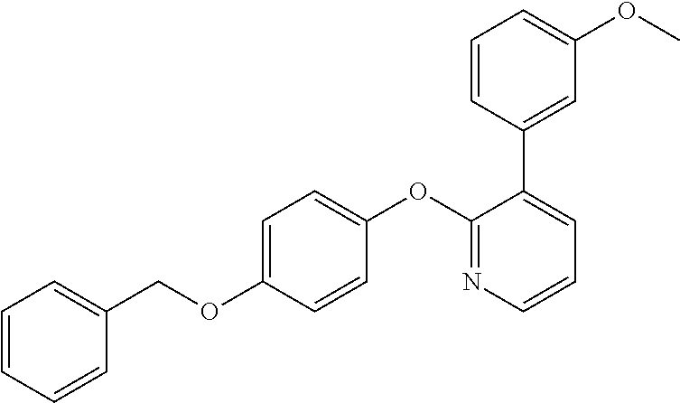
C1=CC=CC(COC2=CC=C(OC3=NC=CC=C3C3=CC(OC)=CC=C3)C=C2)=C1
